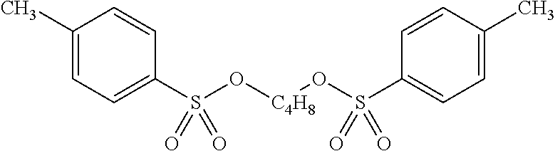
C1(C)=CC=C(S(O[C4H8]OS(C2=CC=C(C)C=C2)(=O)=O)(=O)=O)C=C1
